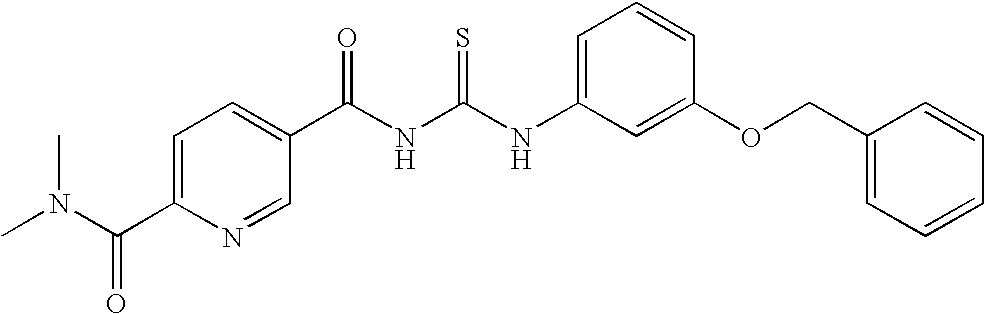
C(NC(NC1=CC=CC(OCC2=CC=CC=C2)=C1)=S)(=O)C1=CC=C(C(N(C)C)=O)N=C1
